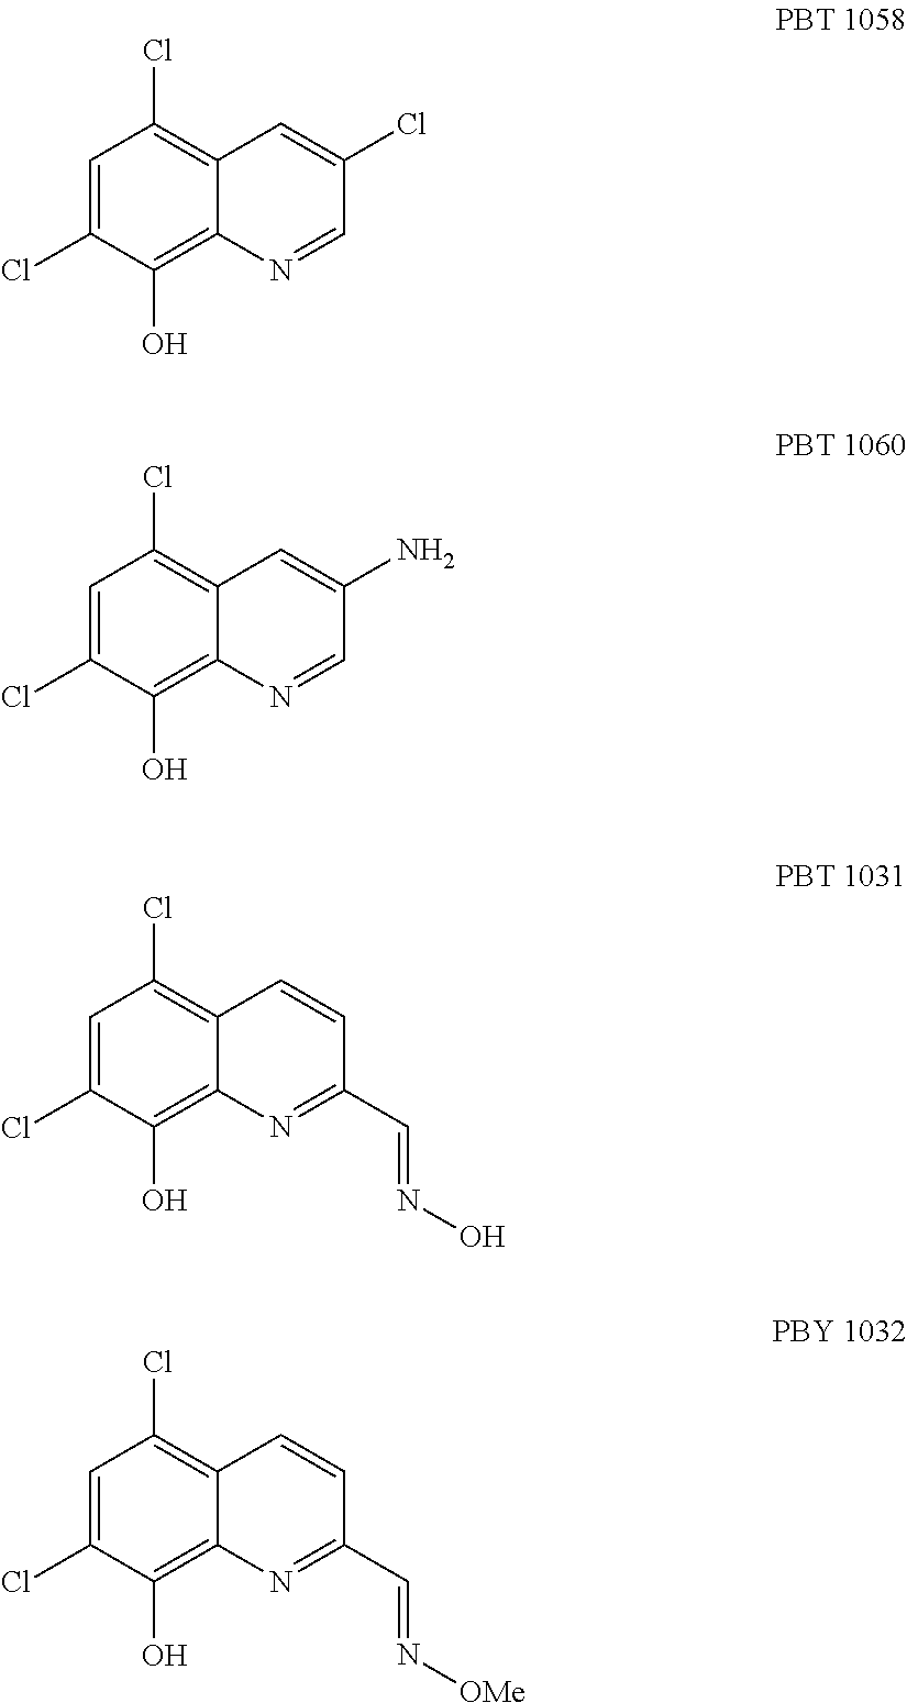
C1=C(Cl)C(O)=C2C(=C1Cl)C=C(Cl)C=N2.C1=C(Cl)C(O)=C2C(=C1Cl)C=C(N)C=N2.C1=C(Cl)C(O)=C2C(=C1Cl)C=CC(C=NO)=N2.C1=C(Cl)C(O)=C2C(=C1Cl)C=CC(C=N[OMe])=N2
